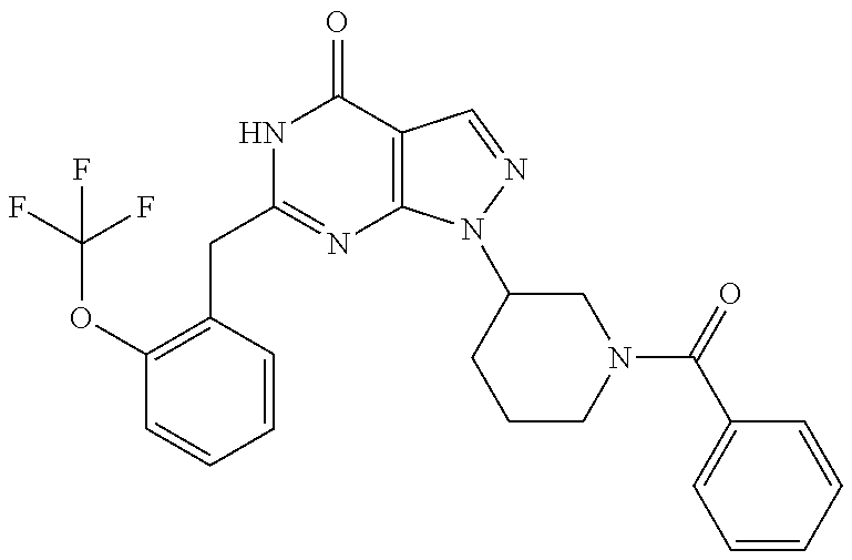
C1(CC2=NC3=C(C(=O)N2)C=NN3C2CCCN(C(=O)C3=CC=CC=C3)C2)=C(OC(F)(F)F)C=CC=C1
